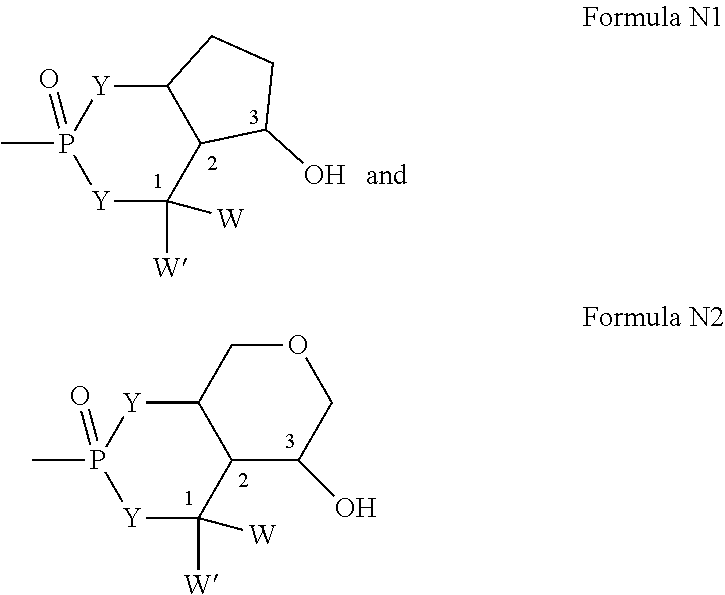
[Y]1C([W])([W])C2C([Y]P1(C)=O)CCC2O.[Y]1C([W])([W])C2C([Y]P1(C)=O)COCC2O
